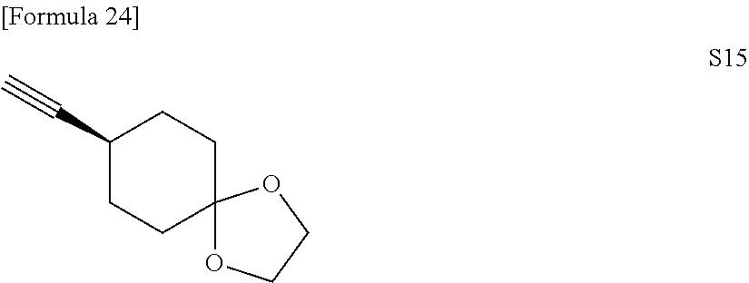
C1(C#C)CCC2(CC1)OCCO2
